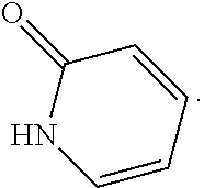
C1=CC=CC(=O)N1
